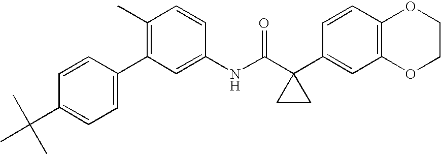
C1(C2=CC=C(C(C)(C)C)C=C2)=C(C)C=CC(NC(C2(C3=CC4=C(C=C3)OCCO4)CC2)=O)=C1
